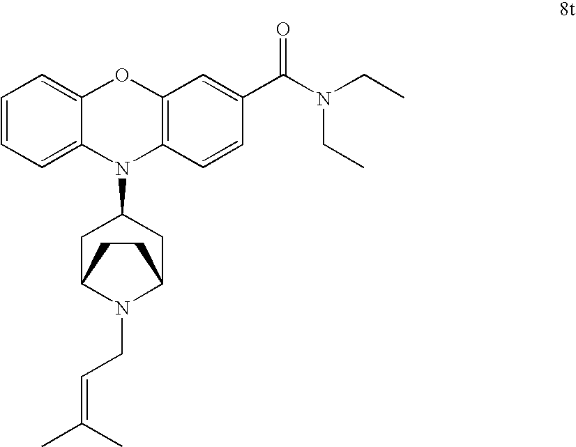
C1=CC=C2C(=C1)OC1=C(N2C2CC3N(CC=C(C)C)C(C2)CC3)C=CC(C(N(CC)CC)=O)=C1
